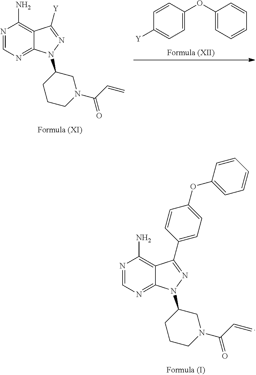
N1=CN=C2C(=C1N)C(C1=CC=C(OC3=CC=CC=C3)C=C1)=NN2C1CCCN(C(C=C)=O)C1.C1=C(OC2=CC=CC=C2)C=CC([Y])=C1.N1=CN=C2C(=C1N)C([Y])=NN2C1CCCN(C(C=C)=O)C1
